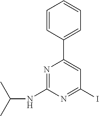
C1(C2=CC(I)=NC(NC(C)C)=N2)=CC=CC=C1
